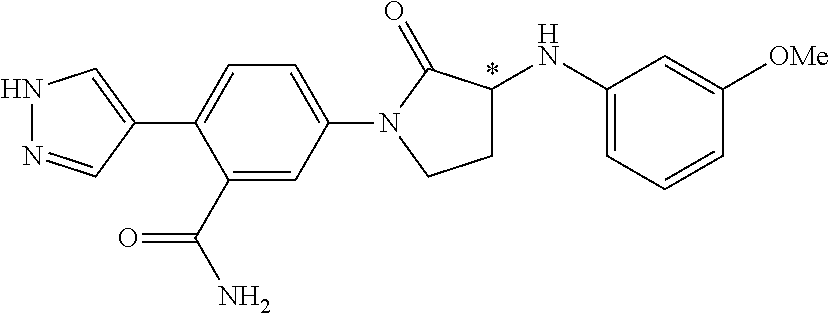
C1=C(N2CCC(NC3=CC=CC([OMe])=C3)C2=O)C=C(C(N)=O)C(C2=CNN=C2)=C1
